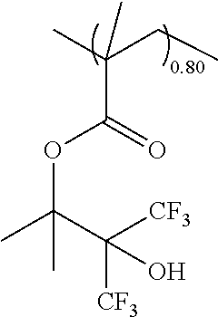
CC(CC)(C(OC(C([CF3])([CF3])O)(C)C)=O)C
